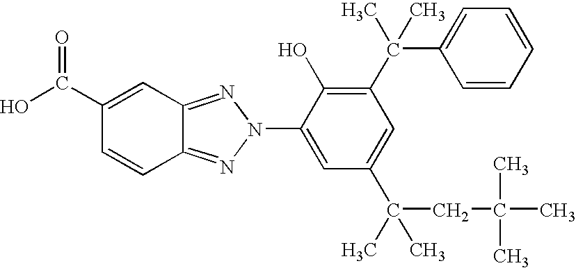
C1=CC2=NN(C3=CC(C(C)(CC(C)(C)C)C)=CC(C(C)(C)C4=CC=CC=C4)=C3O)N=C2C=C1C(O)=O
